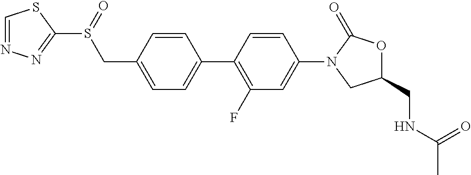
C1=NN=C(S(=O)CC2=CC=C(C3=C(F)C=C(N4CC(CNC(C)=O)OC4=O)C=C3)C=C2)S1
